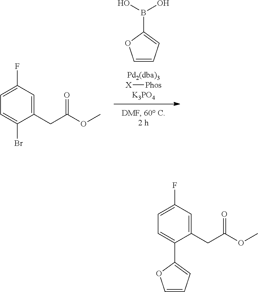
[X][Phos].C1=CC=C(B(O)O)O1.C1(CC(OC)=O)=CC(F)=CC=C1Br.C1(CC(OC)=O)=CC(F)=CC=C1C1=CC=CO1
